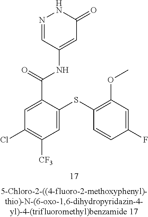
N1=CC(NC(C2=CC(Cl)=C([CF3])C=C2SC2=C(OC)C=C(F)C=C2)=O)=CC(=O)N1
